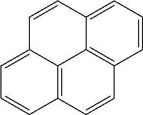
C12=CC=CC3=C1C1=C(C=C3)C=CC=C1C=C2
